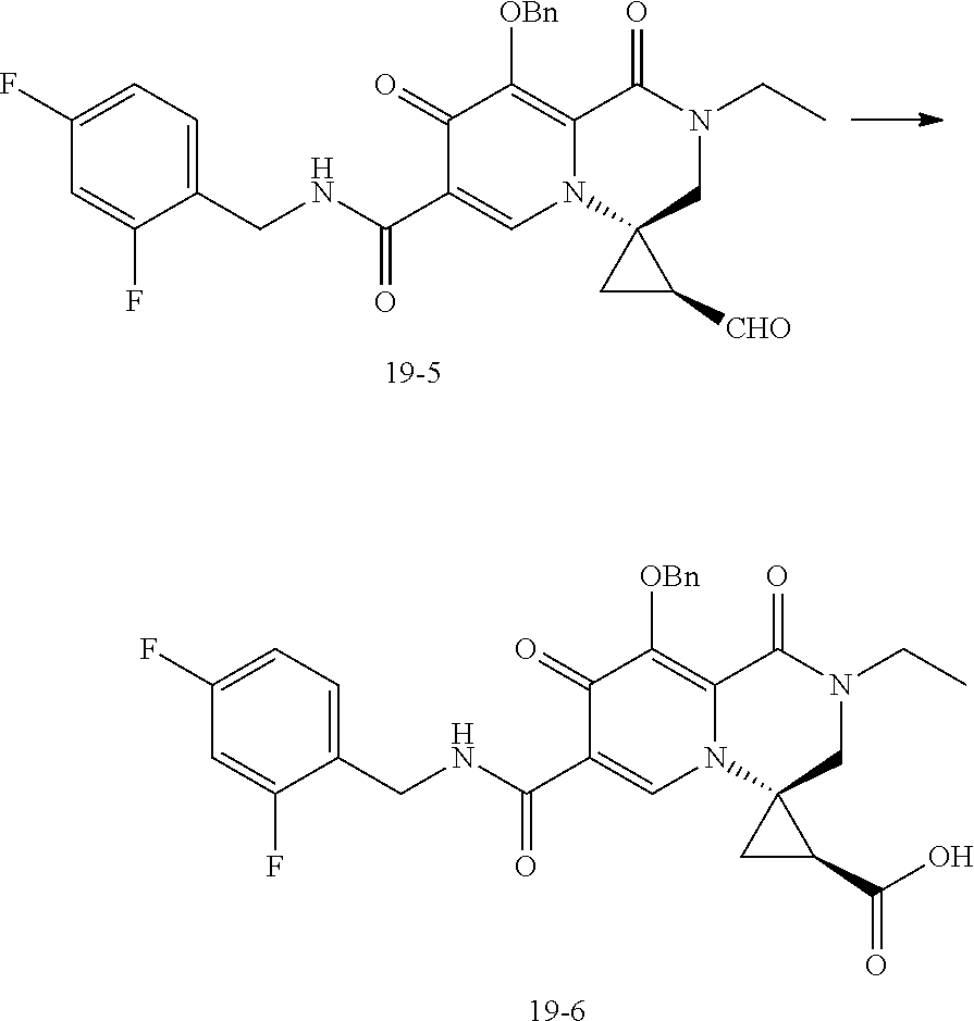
C1(F)=CC=C(CNC(C2=CN3C(=C([OBn])C2=O)C(=O)N(CC)CC32CC2[CHO])=O)C(F)=C1.[19-5].C1(F)=CC=C(CNC(C2=CN3C(=C([OBn])C2=O)C(=O)N(CC)CC32CC2C(O)=O)=O)C(F)=C1.[19-6]
